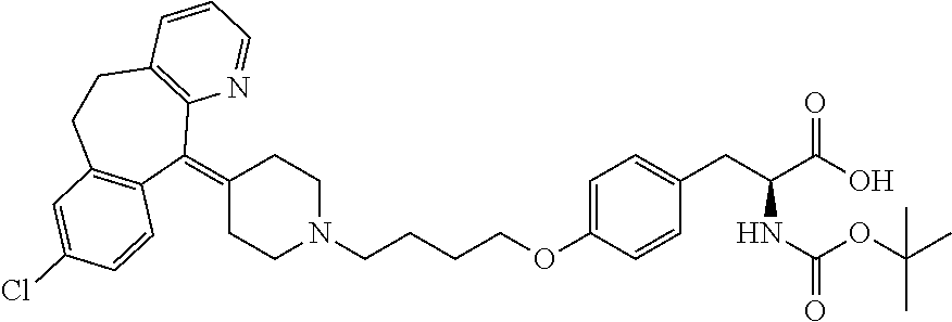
C1=C(OCCCCN2CCC(=C3C4=C(CCC5=C3C=CC(Cl)=C5)C=CC=N4)CC2)C=CC(CC(C(=O)O)NC(OC(C)(C)C)=O)=C1
